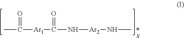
CC(=O)[Ar1]C(=O)N[Ar2]NC
